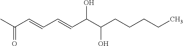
O=C(C=CC=CC(C(CCCCC)O)O)C
